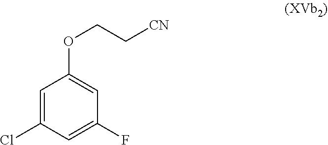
C1=C(Cl)C=C(F)C=C1OCC[CN]
